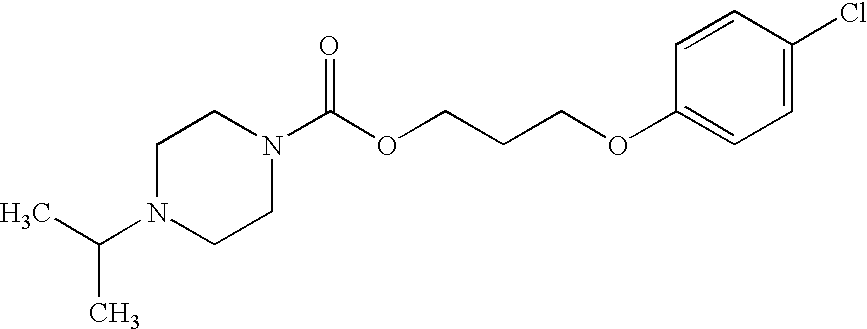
C1N(C(C)C)CCN(C(OCCCOC2=CC=C(Cl)C=C2)=O)C1
